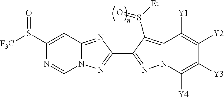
N12C(=NC(C3=NN4C(=C3S([Et])=O)C([Y1])=C([Y2])C([Y3])=C4[Y4])=N1)C=C(S([F3C])=O)N=C2
